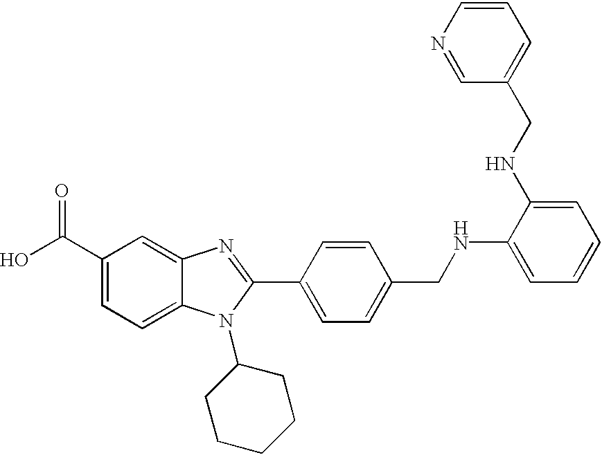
OC(C1=CC=C2C(=C1)N=C(C1=CC=C(CNC3=CC=CC=C3NCC3=CC=CN=C3)C=C1)N2C1CCCCC1)=O
